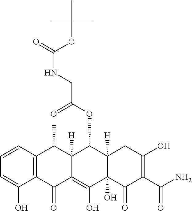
C1=CC2=C(C(O)=C1)C(=O)C1=C(O)C3(O)C([H])(C(OC(CNC(=O)OC(C)(C)C)=O)C1([H])C2C)CC(O)=C(C(N)=O)C3=O
